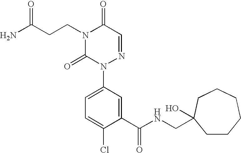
C(CCN1C(=O)N(C2=CC=C(Cl)C(C(NCC3(O)CCCCCC3)=O)=C2)N=CC1=O)(N)=O
